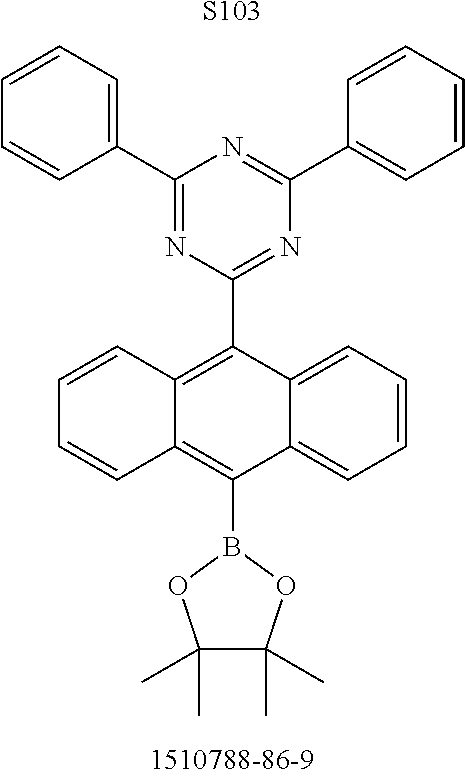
[S103].C1(B2OC(C)(C)C(C)(C)O2)=C2C(=C(C3=NC(C4=CC=CC=C4)=NC(C4=CC=CC=C4)=N3)C3=CC=CC=C13)C=CC=C2
